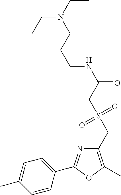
C1=C(C)C=CC(C2=NC(CS(CC(NCCCN(CC)CC)=O)(=O)=O)=C(C)O2)=C1
